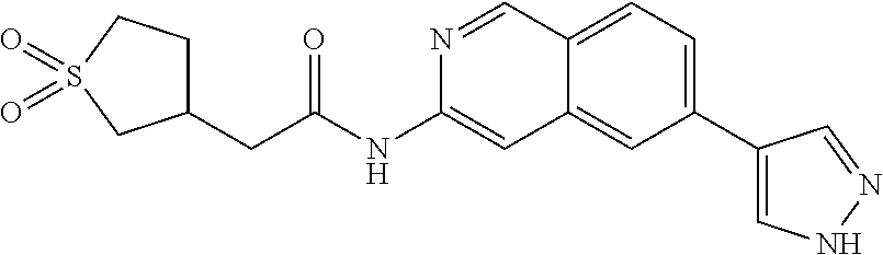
C(C(=O)NC1=CC2=CC(C3=CNN=C3)=CC=C2C=N1)C1CCS(=O)(=O)C1
